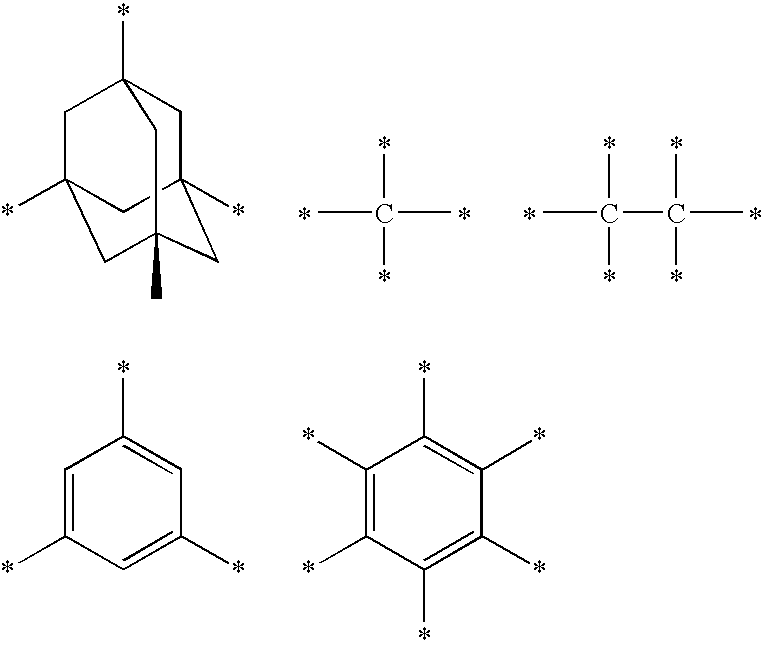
C1=C(*)C=C(*)C=C1*.C1(*)=C(*)C(*)=C(*)C(*)=C1*.C1C2(*)CC3(C)CC(*)(CC1(*)C3)C2.C(*)(C)(*)C.C(*)(C)(*)C(*)(C)*.*.*.*.*
